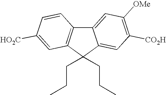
C12=CC([OMe])=C([CO2H])C=C1C(CCC)(CCC)C1=C2C=CC([HO2C])=C1
